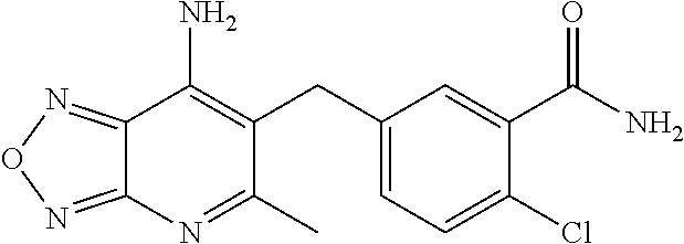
C12=NON=C1N=C(C)C(CC1=CC=C(Cl)C(C(N)=O)=C1)=C2N
